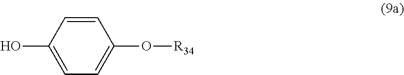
C1(O)=CC=C(O[R34])C=C1
